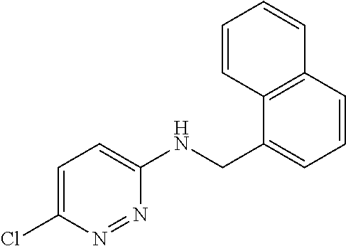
C1=C(Cl)N=NC(NCC2=CC=CC3=C2C=CC=C3)=C1
